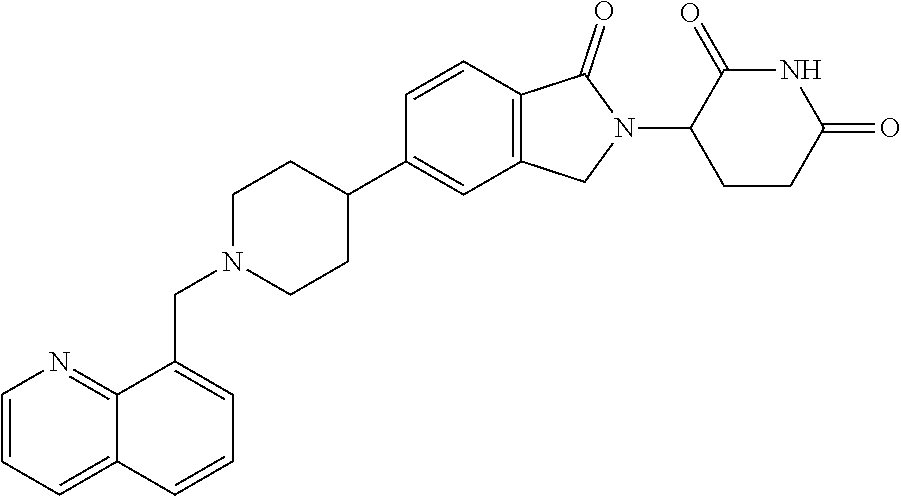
C1N(CC2=CC=CC3=CC=CN=C23)CCC(C2=CC3=C(C=C2)C(=O)N(C2CCC(=O)NC2=O)C3)C1
